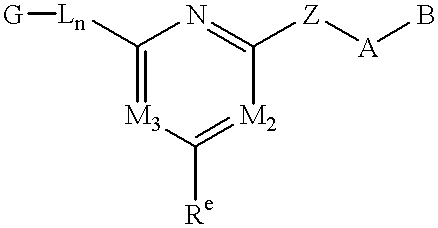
C1([Ln][G])=[M3]C([Re])=[M2]C([Z][A]B)=N1
